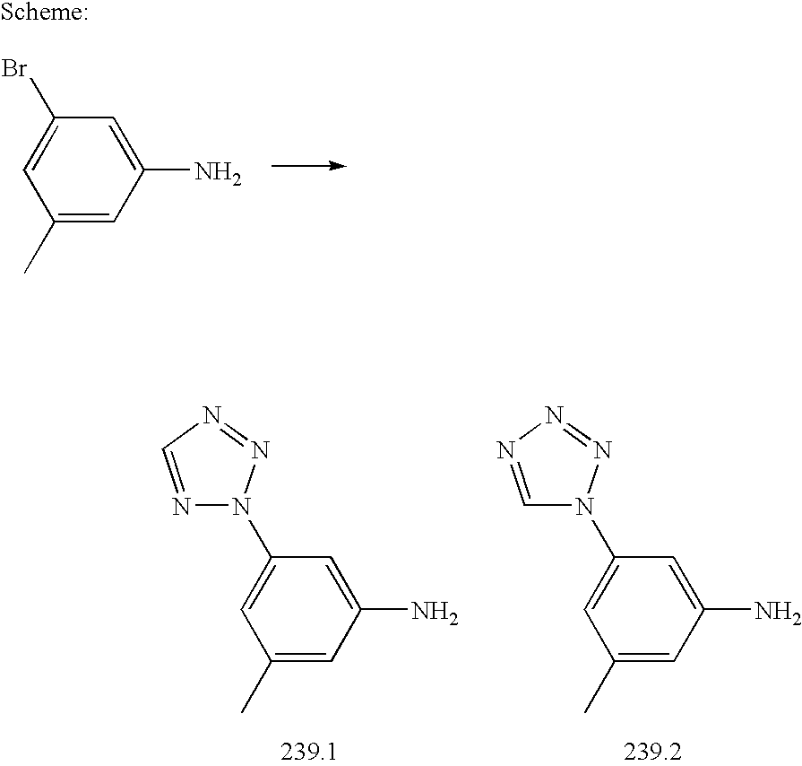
C1=C(Br)C=C(N)C=C1C.C1=C(N2N=CN=N2)C=C(N)C=C1C.C1=C(N2C=NN=N2)C=C(N)C=C1C
